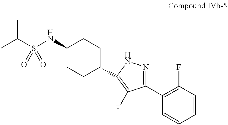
C1(NS(C(C)C)(=O)=O)CCC(C2=C(F)C(C3=C(F)C=CC=C3)=NN2)CC1
